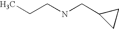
CCCNCC1CC1
